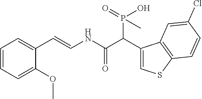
C1=CC=C(OC)C(C=CNC(C(C2=CSC3=C2C=C(Cl)C=C3)P(=O)(O)C)=O)=C1
